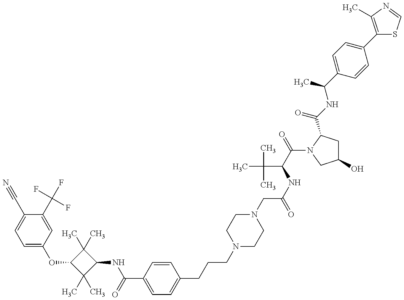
C1=C(OC2C(C)(C)C(NC(=O)C3=CC=C(CCCN4CCN(CC(NC(C(=O)N5C(C(NC(C6=CC=C(C7=C(C)N=CS7)C=C6)C)=O)CC(O)C5)C(C)(C)C)=O)CC4)C=C3)C2(C)C)C=C(C(F)(F)F)C(C#N)=C1
